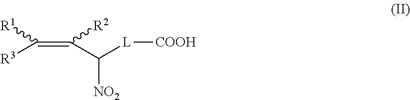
C(=C([R2])C([L][COOH])[NO2])([R3])[R1]
